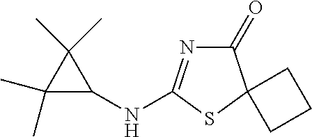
C1(=O)N=C(NC2C(C)(C)C2(C)C)SC12CCC2
